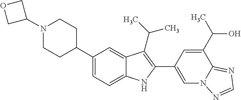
N1(C2COC2)CCC(C2=CC=C3C(=C2)C(C(C)C)=C(C2=CN4C(=NC=N4)C(C(C)O)=C2)N3)CC1
